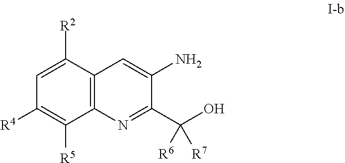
C12=C(C([R2])=CC([R4])=C1[R5])C=C(N)C(C(O)([R6])[R7])=N2
